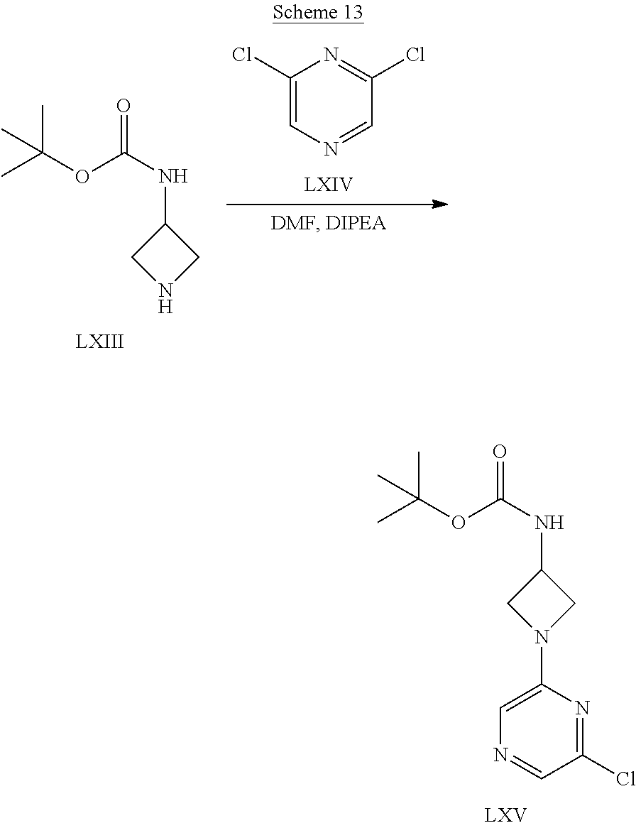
C1N(C2=CN=CC(Cl)=N2)CC1NC(=O)OC(C)(C)C.C1(Cl)=CN=CC(Cl)=N1.C1NCC1NC(=O)OC(C)(C)C
